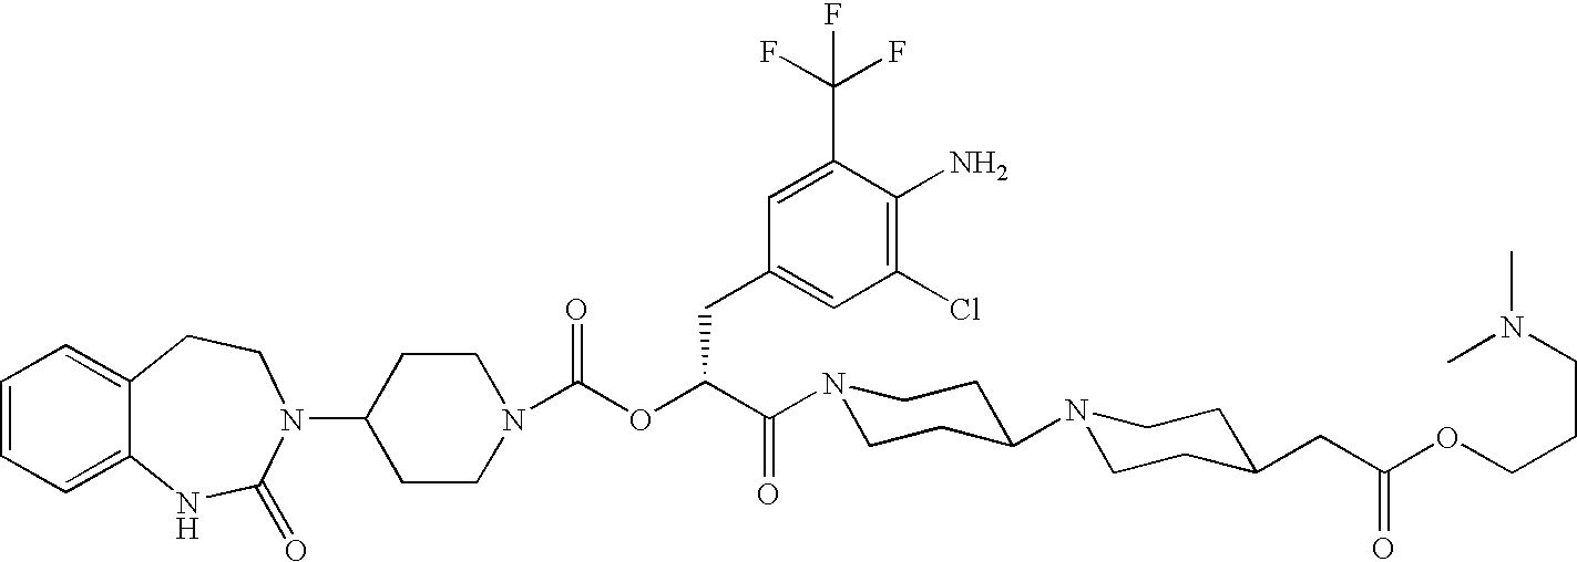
C1(N2C(=O)NC3=CC=CC=C3CC2)CCN(C(OC(C(N2CCC(N3CCC(CC(OCCCN(C)C)=O)CC3)CC2)=O)CC2=CC(Cl)=C(N)C(C(F)(F)F)=C2)=O)CC1
